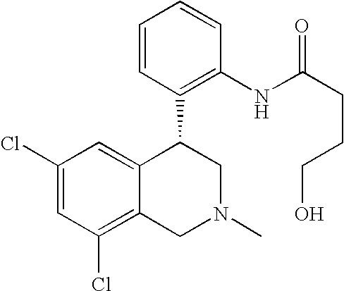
C1(Cl)=CC(Cl)=C2C(=C1)C(C1=C(NC(CCCO)=O)C=CC=C1)CN(C)C2
